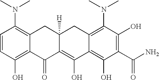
C1=CC(O)=C2C(=C1N(C)C)CC1([H])C(=C(O)C3=C(O)C(C(N)=O)=C(O)C(N(C)C)=C3C1)C2=O
